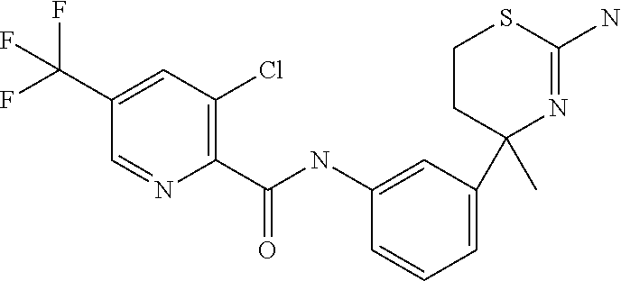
C1(NC(C2=C(Cl)C=C(C(F)(F)F)C=N2)=O)=CC(C2(C)N=C(N)SCC2)=CC=C1
